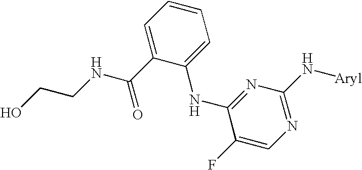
OCCNC(=O)C1=CC=CC=C1NC1=NC(N[Aryl])=NC=C1F
